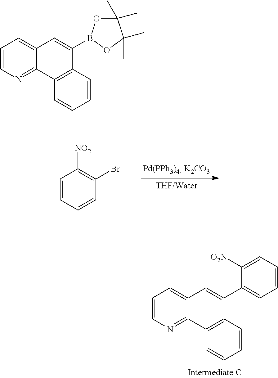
C1=CN=C2C(=C1)C=C(C1=CC=CC=C1[O2N])C1=C2C=CC=C1.C1=CN=C2C(=C1)C=C(B1OC(C)(C)C(C)(C)O1)C1=C2C=CC=C1.C1=CC=CC(Br)=C1[NO2]
